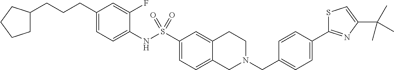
C1(CCCC2CCCC2)=CC=C(NS(C2=CC=C3C(=C2)CCN(CC2=CC=C(C4=NC(C(C)(C)C)=CS4)C=C2)C3)(=O)=O)C(F)=C1
